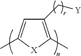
C1(C[Y])=C(C)[X]C(C)=C1
